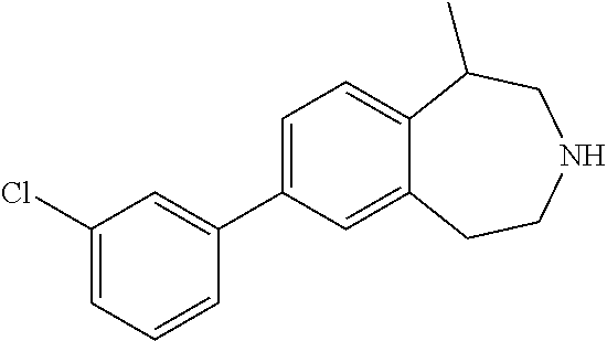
C1=C(C2=CC(Cl)=CC=C2)C=C2C(=C1)C(C)CNCC2
